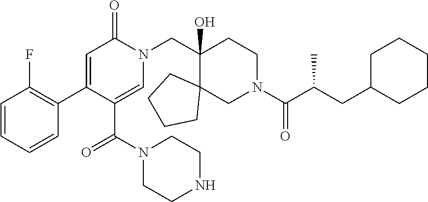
N1(CC2(O)C3(CN(C(=O)C(C)CC4CCCCC4)CC2)CCCC3)C(=O)C=C(C2=C(F)C=CC=C2)C(C(=O)N2CCNCC2)=C1
